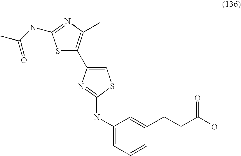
S1C(C2=CSC(NC3=CC=CC(CCC(O)=O)=C3)=N2)=C(C)N=C1NC(C)=O
